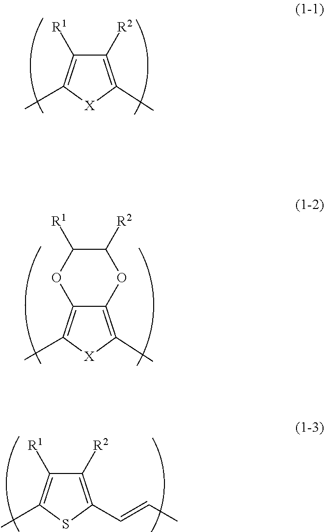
C1([R2])=C(C)[X]C(C)=C1[R1].C12=C(C)[X]C(C)=C1OC([R1])C([R2])O2.C1([R2])=C(C=CC)SC(C)=C1[R1]
